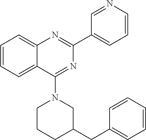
C1(C2=CC=CN=C2)=NC2=CC=CC=C2C(N2CCCC(CC3=CC=CC=C3)C2)=N1
